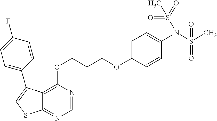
C12=C(OCCCOC3=CC=C(N(S(C)(=O)=O)S(=O)(=O)C)C=C3)N=CN=C1SC=C2C1=CC=C(F)C=C1
